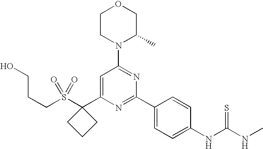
S(C1(C2=CC(N3C(C)COCC3)=NC(C3=CC=C(NC(NC)=S)C=C3)=N2)CCC1)(=O)(=O)CCCO
